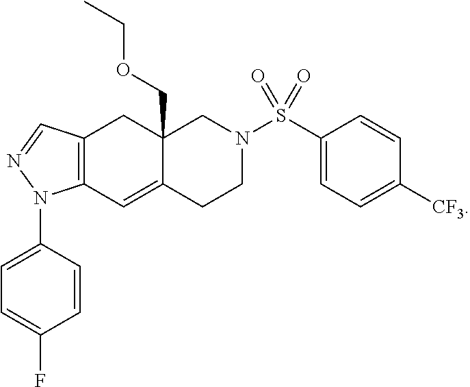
C12=C(C=NN1C1=CC=C(F)C=C1)CC1(COCC)C(=C2)CCN(S(C2=CC=C([CF3])C=C2)(=O)=O)C1
